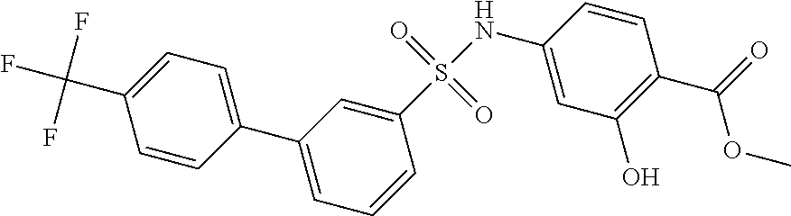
C1(C(F)(F)F)=CC=C(C2=CC=CC(S(NC3=CC(O)=C(C(=O)OC)C=C3)(=O)=O)=C2)C=C1
